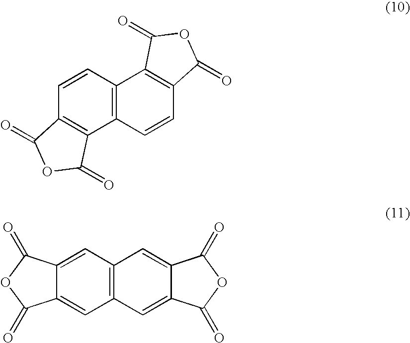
C12=C(C=CC3=C1C(=O)OC3=O)C1=C(C=C2)C(=O)OC1=O.C12=C(C=C3C(=C1)C(=O)OC3=O)C=C1C(=C2)C(=O)OC1=O
